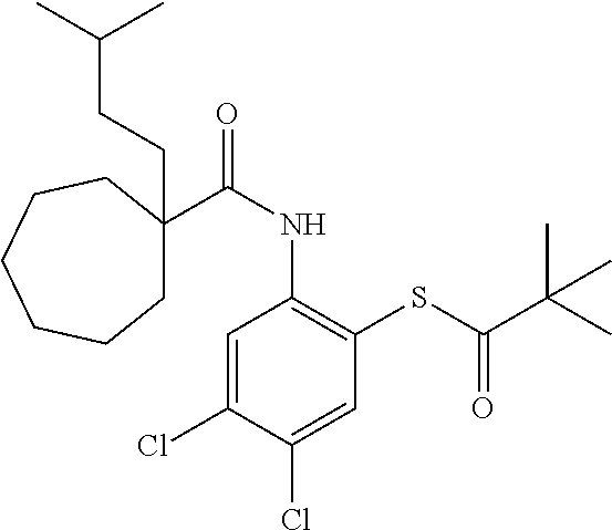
C1=C(Cl)C(Cl)=CC(SC(C(C)(C)C)=O)=C1NC(=O)C1(CCC(C)C)CCCCCC1
